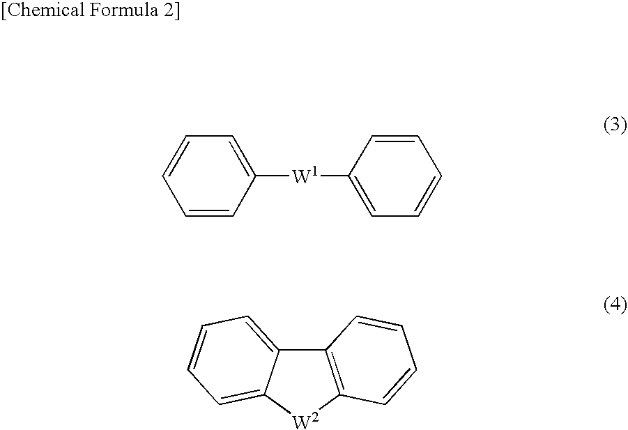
C1=CC=CC([W1]C2=CC=CC=C2)=C1.C12=C([W2]C3=CC=CC=C13)C=CC=C2
